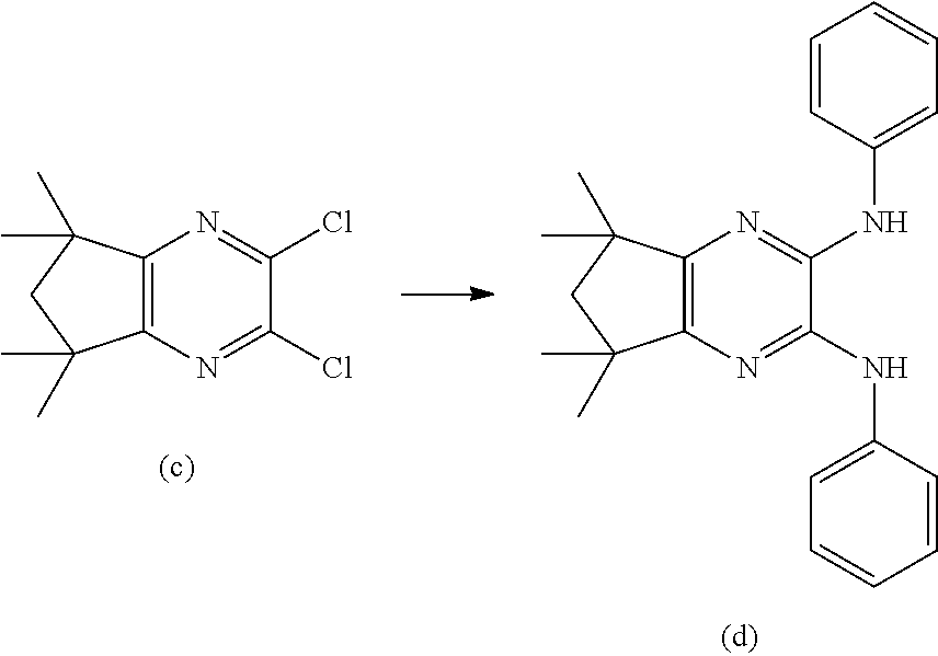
C12=C(N=C(NC3=CC=CC=C3)C(NC3=CC=CC=C3)=N1)C(C)(C)CC2(C)C.C12=C(N=C(Cl)C(Cl)=N1)C(C)(C)CC2(C)C
